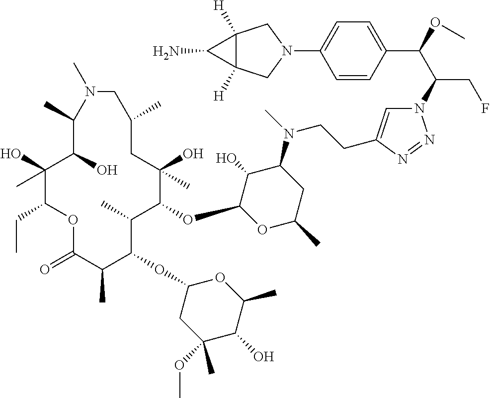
C1(O)(C)C(CC)OC(=O)C(C)C(OC2CC(OC)(C)C(O)C(C)O2)C(C)C(OC2OC(C)CC(N(C)CCC3=CN(C(C(OC)C4=CC=C(N5CC6([H])C([H])(C5)C6N)C=C4)CF)N=N3)C2O)C(O)(C)CC(C)CN(C)C(C)C1O
